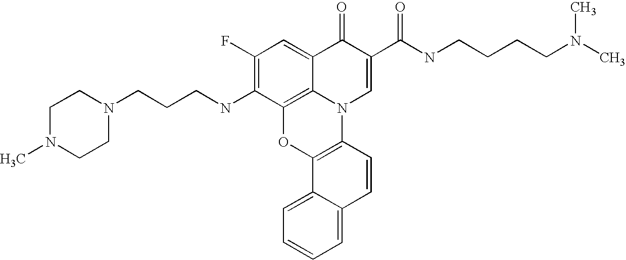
C1(F)=C(NCCCN2CCN(C)CC2)C2=C3C(=C1)C(=O)C(C(NCCCCN(C)C)=O)=CN3C1=C(O2)C2=CC=CC=C2C=C1
